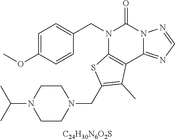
C1=C(OC)C=CC(CN2C3=C(C4=NC=NN4C2=O)C(C)=C(CN2CCN(C(C)C)CC2)S3)=C1.[C24H30N6O2S]
